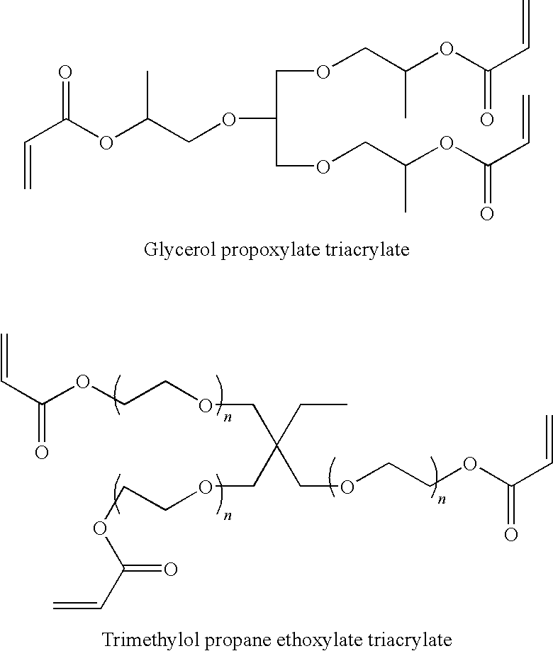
C=CC(=O)OC(COC(COCC(C)OC(C=C)=O)COCC(OC(C=C)=O)C)C.C=CC(OCCOCC(COCCOC(=O)C=C)(CC)COCCOC(C=C)=O)=O
